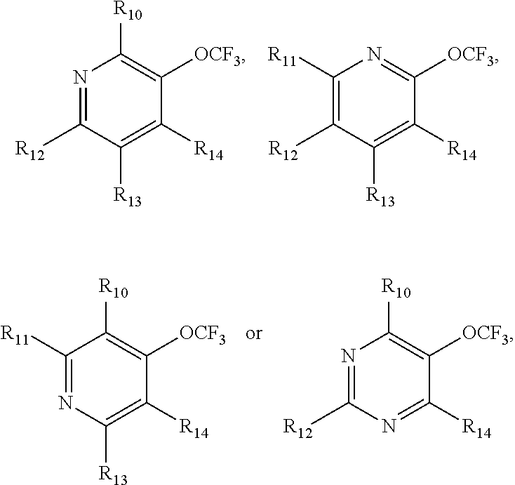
N1=C([R12])C([R13])=C([R14])C([OCF3])=C1[R10].C1([R11])=C([R12])C([R13])=C([R14])C([OCF3])=N1.C1([R11])=NC([R13])=C([R14])C([OCF3])=C1[R10].N1=C([R12])N=C([R14])C([OCF3])=C1[R10]
